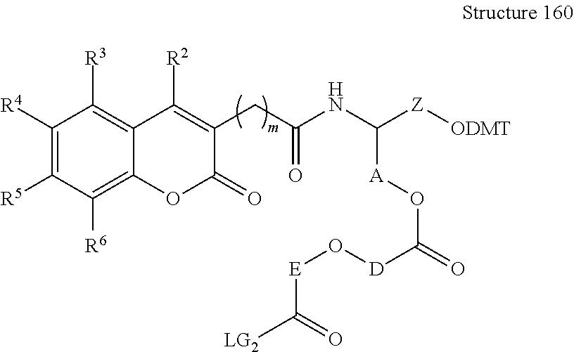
C1([R4])=C([R5])C([R6])=C2C(=C1[R3])C([R2])=C(CC(NC([A]OC(=O)[D]O[E]C([LG2])=O)[Z][ODMT])=O)C(=O)O2
